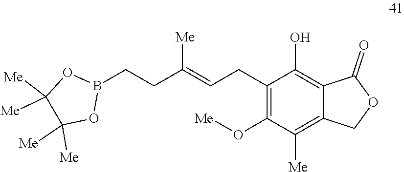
C1(CC=C(CCB2OC([Me])([Me])C([Me])([Me])O2)[Me])=C(O[Me])C([Me])=C2C(=C1O)C(=O)OC2
